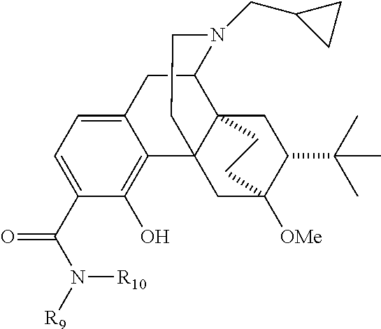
C12=CC=C(C(N([R10])[R9])=O)C(O)=C1C13C4(C(C2)N(CC2CC2)CC1)CC(C(C)(C)C)C([OMe])(C3)CC4
